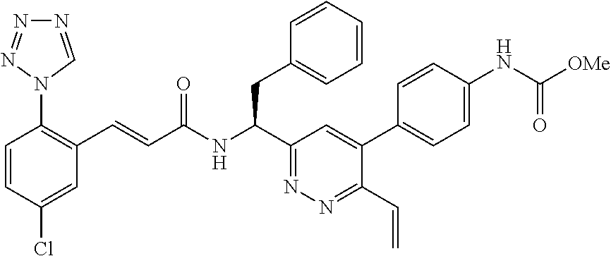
C1=C(Cl)C=CC(N2C=NN=N2)=C1C=CC(NC(C1=NN=C(C=C)C(C2=CC=C(NC(=O)[OMe])C=C2)=C1)CC1=CC=CC=C1)=O
